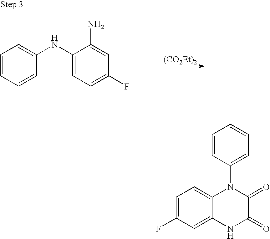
C1=CC=CC(NC2=CC=C(F)C=C2N)=C1.[(CO2Et)2].C1=C(F)C=C2C(=C1)N(C1=CC=CC=C1)C(=O)C(=O)N2
